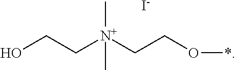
OCC[N+](CCO*)(C)C.[I-]
